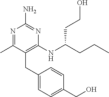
N1=C(C)C(CC2=CC=C(CO)C=C2)=C(NC(CCO)CCC)N=C1N
